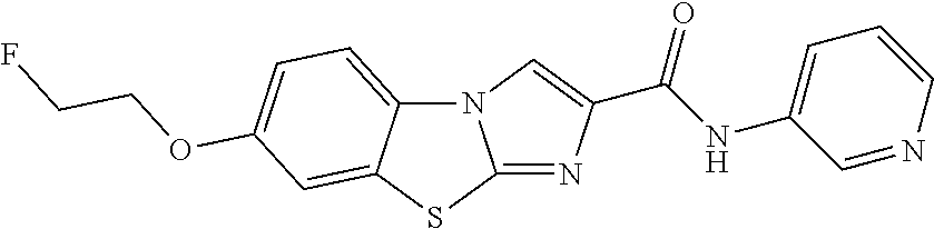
N12C3=CC=C(OCCF)C=C3SC1=NC(C(NC1=CC=CN=C1)=O)=C2
